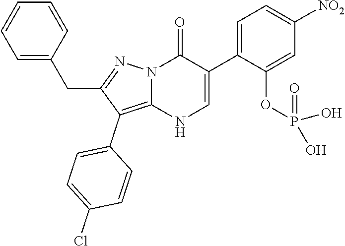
O=C1N2C(=C(C3=CC=C(Cl)C=C3)C(CC3=CC=CC=C3)=N2)NC=C1C1=CC=C([NO2])C=C1OP(=O)(O)O
